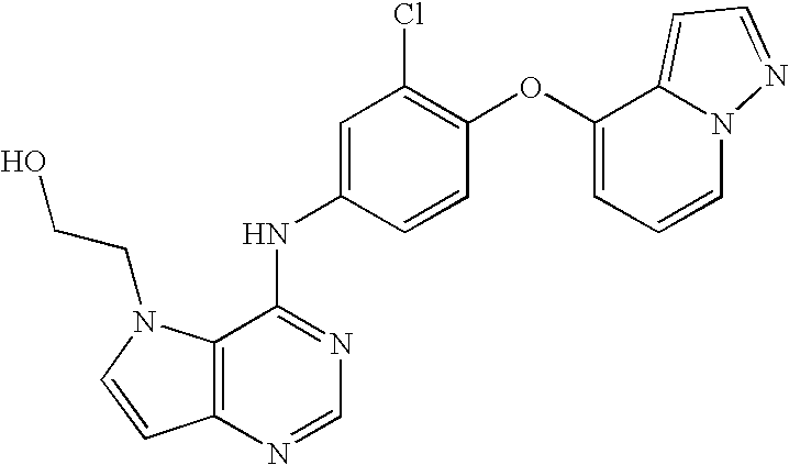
C12=C(N=CN=C1NC1=CC(Cl)=C(OC3=CC=CN4C3=CC=N4)C=C1)C=CN2CCO
